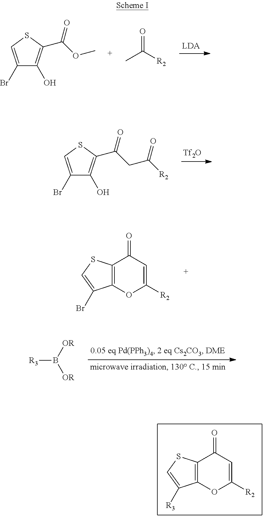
C1(Br)=CSC(C(OC)=O)=C1O.O=C([R2])C.[Tf2O].C1(Br)=CSC(C(CC([R2])=O)=O)=C1O.C12=C(OC([R2])=CC1=O)C(Br)=CS2.[R3]B([OR])[OR].C12=C(OC([R2])=CC1=O)C([R3])=CS2
